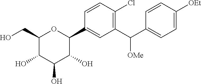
C1(CO)C(O)C(O)C(O)C(C2=CC(C(C3=CC=C([OEt])C=C3)[OMe])=C(Cl)C=C2)O1
